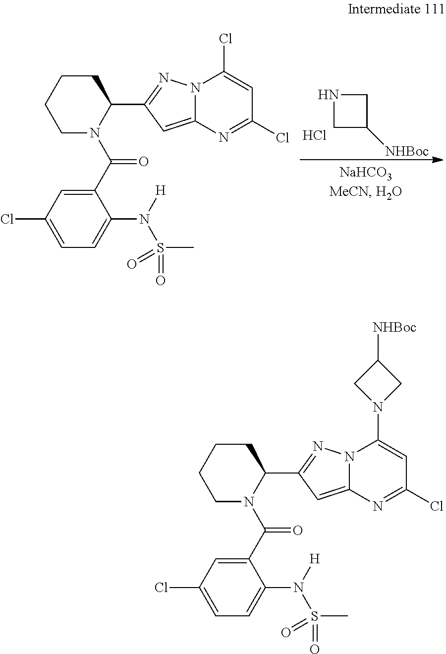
N1CC([NHBoc])C1.Cl.N12C(=CC(C3N(C(C4=CC(Cl)=CC=C4N(S(=O)(=O)C)[H])=O)CCCC3)=N1)N=C(Cl)C=C2Cl.N12C(=CC(C3N(C(C4=CC(Cl)=CC=C4N(S(=O)(=O)C)[H])=O)CCCC3)=N1)N=C(Cl)C=C2N1CC([NHBoc])C1
